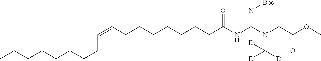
CCCCCCCCC=CCCCCCCCC(NC(N(CC(OC)=O)C([D])([D])[D])=N[Boc])=O
